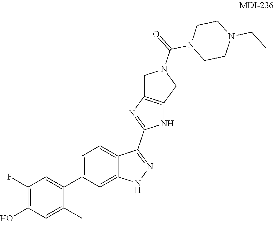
C1(F)=C(O)C=C(CC)C(C2=CC=C3C(=C2)NN=C3C2=NC3=C(N2)CN(C(=O)N2CCN(CC)CC2)C3)=C1
